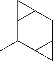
C12C(C)C3C(CC1C2)C3
